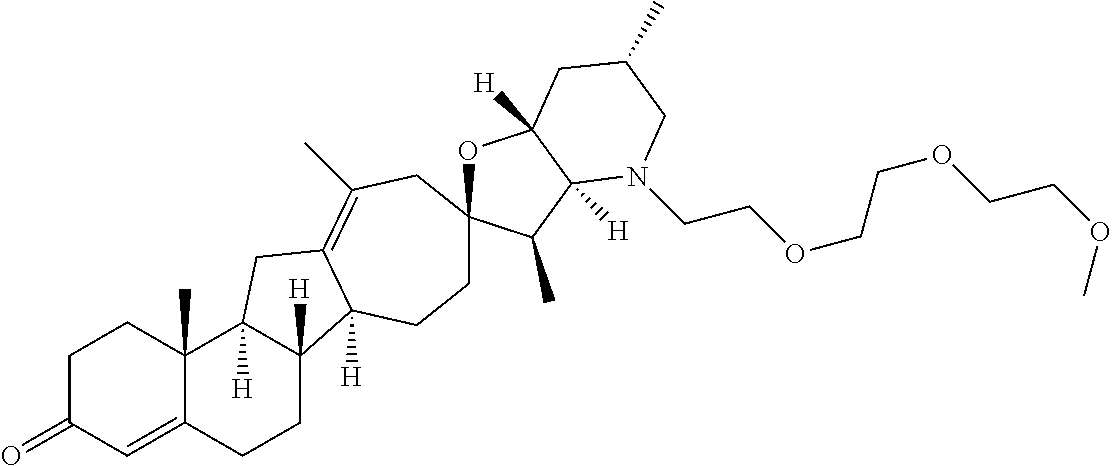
C1C(=O)C=C2C(C)(C1)C1([H])C([H])(CC2)C2([H])C(=C(C)CC3(OC4([H])C([H])(C3C)N(CCOCCOCCOC)CC(C)C4)CC2)C1
